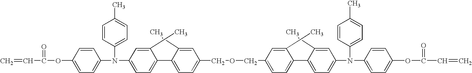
C=CC(=O)OC1=CC=C(N(C2=CC=C(C)C=C2)C2=CC=C(C3=CC=C(COCC4=CC=C(C5=CC=C(N(C6=CC=C(C)C=C6)C6=CC=C(OC(=O)C=C)C=C6)C=C5C)C(C)=C4)C=C3C)C(C)=C2)C=C1
